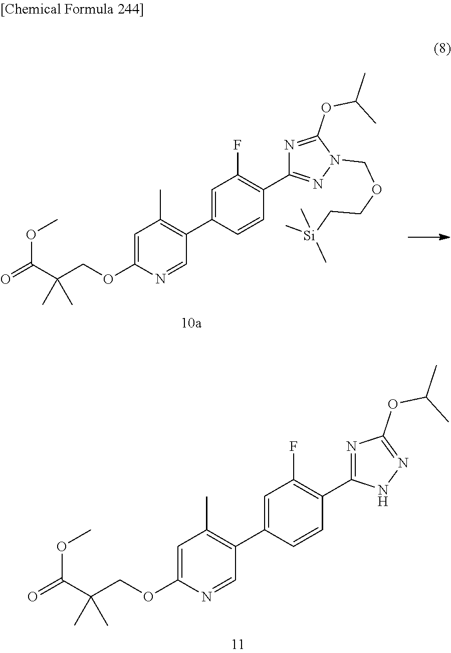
C1=CC(C2=C(C)C=C(OCC(C(=O)OC)(C)C)N=C2)=CC(F)=C1C1=NN(COCC[Si](C)(C)C)C(OC(C)C)=N1.C1=CC(C2=C(C)C=C(OCC(C(=O)OC)(C)C)N=C2)=CC(F)=C1C1=NC(OC(C)C)=NN1
